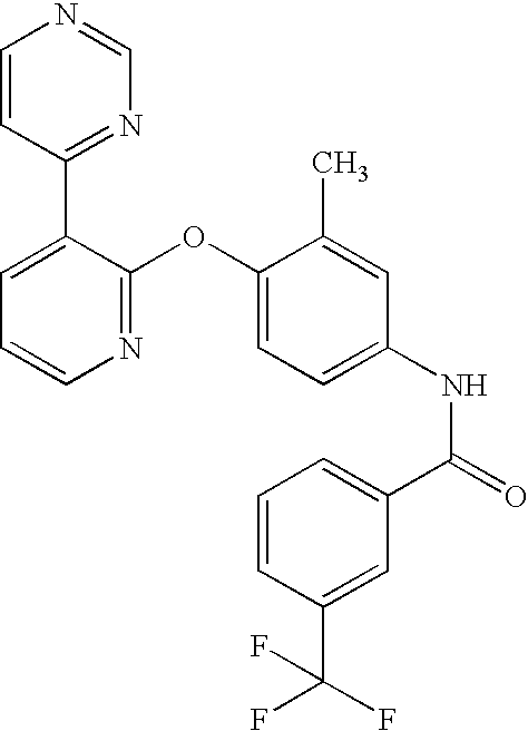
C1=CC(C2=CC=CN=C2OC2=CC=C(NC(=O)C3=CC=CC(C(F)(F)F)=C3)C=C2C)=NC=N1
